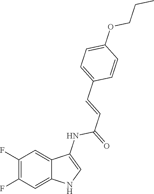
C1(F)=C(F)C=C2C(=C1)C(NC(=O)C=CC1=CC=C(OCCC)C=C1)=CN2
